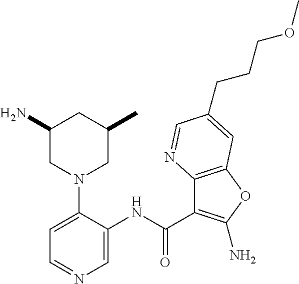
C1=C(NC(C2=C(N)OC3=C2N=CC(CCCOC)=C3)=O)C(N2CC(C)CC(N)C2)=CC=N1
